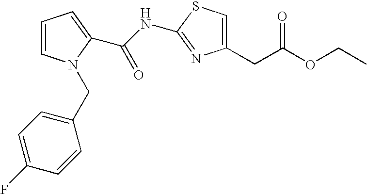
C1=CN(CC2=CC=C(F)C=C2)C(C(NC2=NC(CC(OCC)=O)=CS2)=O)=C1
